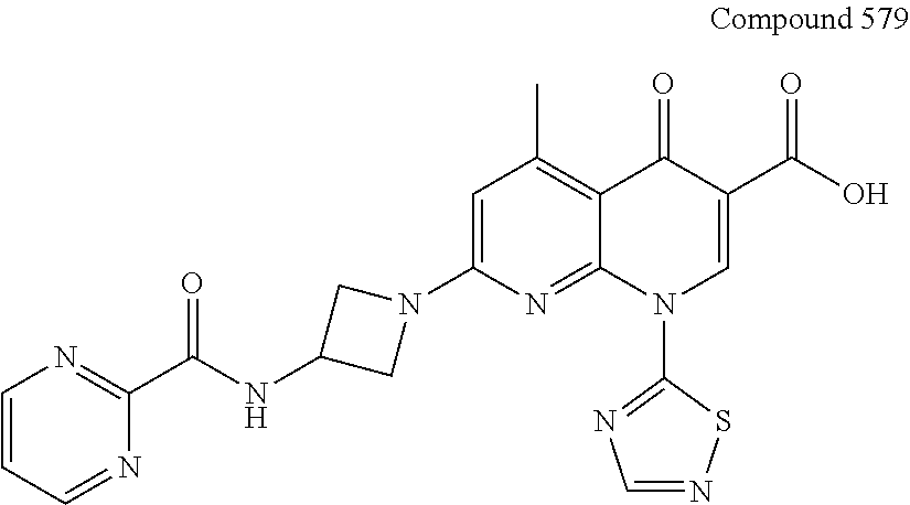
C1=C(N2CC(NC(C3=NC=CC=N3)=O)C2)N=C2C(=C1C)C(=O)C(C(O)=O)=CN2C1=NC=NS1
